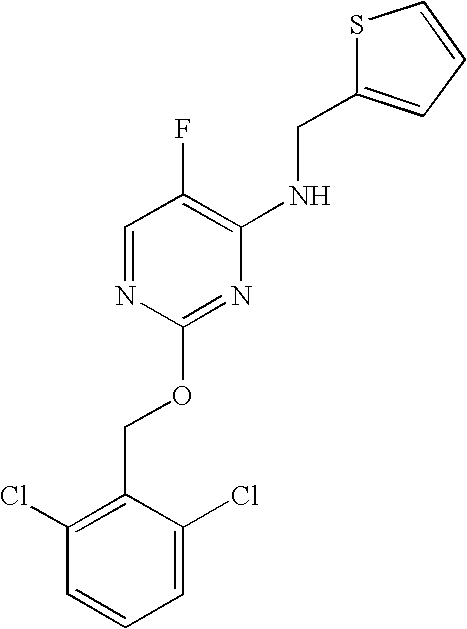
C1=C(Cl)C(COC2=NC(NCC3=CC=CS3)=C(F)C=N2)=C(Cl)C=C1
